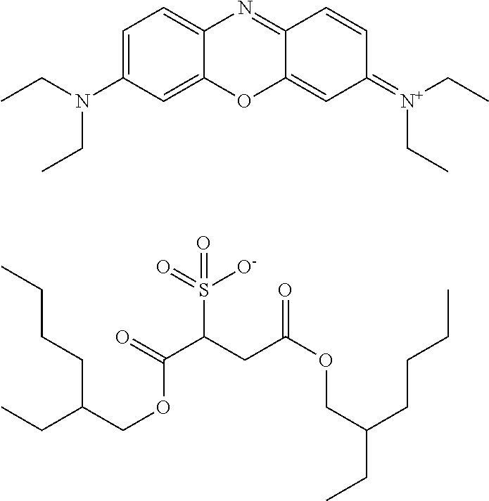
C1=C(N(CC)CC)C=C2C(=C1)N=C1C(=CC(=[N+](CC)CC)C=C1)O2.C(C(COC(C(CC(OCC(CC)CCCC)=O)S(=O)([O-])=O)=O)CCCC)C
